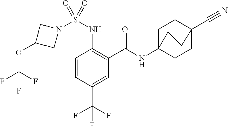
C1=CC(C(F)(F)F)=CC(C(=O)NC23CCC(C#N)(CC2)CC3)=C1NS(N1CC(OC(F)(F)F)C1)(=O)=O
